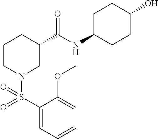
C1(S(N2CC(C(=O)NC3CCC(O)CC3)CCC2)(=O)=O)=CC=CC=C1OC
